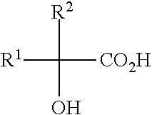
C([R1])([R2])([CO2H])O
